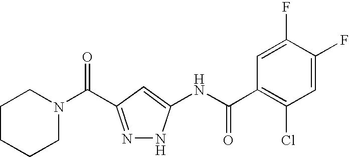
N1(C(=O)C2=NNC(NC(C3=C(Cl)C=C(F)C(F)=C3)=O)=C2)CCCCC1
